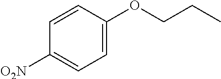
C1([O2N])=CC=C(OCCC)C=C1
